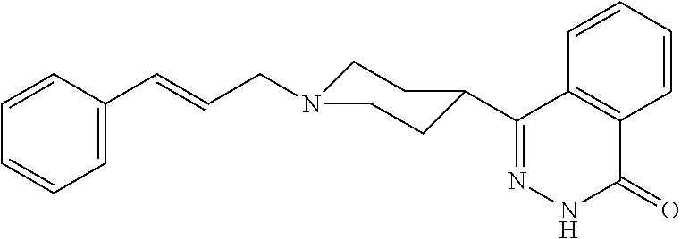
C12=C(C(C3CCN(CC=CC4=CC=CC=C4)CC3)=NNC1=O)C=CC=C2
